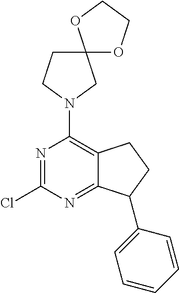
N1=C(Cl)N=C2C(=C1N1CC3(CC1)OCCO3)CCC2C1=CC=CC=C1
